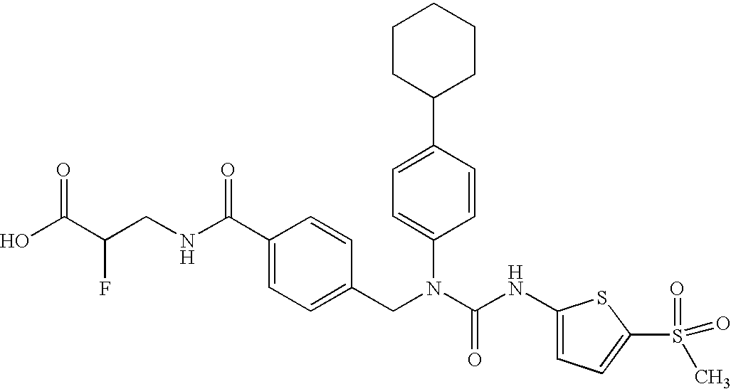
OC(C(CNC(C1=CC=C(CN(C(NC2=CC=C(S(=O)(C)=O)S2)=O)C2=CC=C(C3CCCCC3)C=C2)C=C1)=O)F)=O
